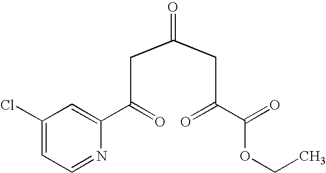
C1(Cl)=CC=NC(C(=O)CC(CC(C(=O)OCC)=O)=O)=C1
